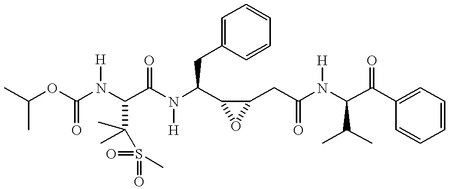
CC(OC(N(C(C(N(C(C1C(CC(N(C(C(C)C)C(C2=CC=CC=C2)=O)[H])=O)O1)CC1=CC=CC=C1)[H])=O)C(C)(C)S(=O)(=O)C)[H])=O)C
